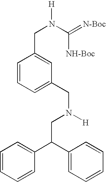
C1=CC=C(CN(CC(C2=CC=CC=C2)C2=CC=CC=C2)[H])C=C1CN([H])C(=[N-Boc])[NH-Boc]
